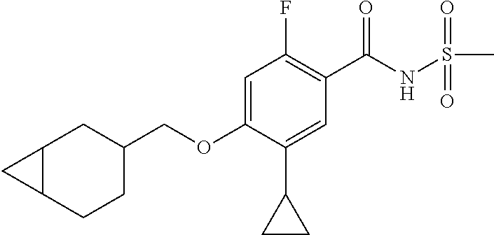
C1(F)=C(C(NS(C)(=O)=O)=O)C=C(C2CC2)C(OCC2CC3C(CC2)C3)=C1
